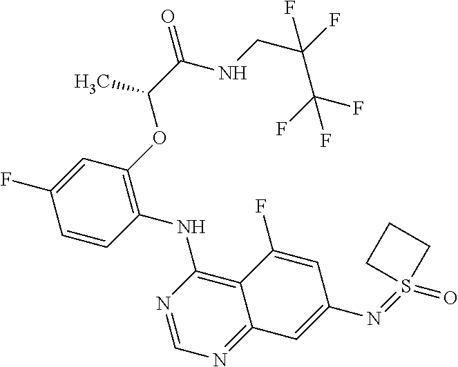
C1=CC(NC2=C3C(=NC=N2)C=C(N=S2(=O)CCC2)C=C3F)=C(OC(C(NCC(F)(F)C(F)(F)F)=O)C)C=C1F
